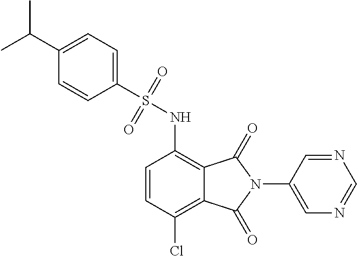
C1(C(C)C)=CC=C(S(=O)(=O)NC2=C3C(=C(Cl)C=C2)C(=O)N(C2=CN=CN=C2)C3=O)C=C1
